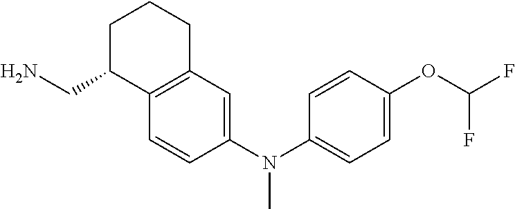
C12=C(C=CC(N(C3=CC=C(OC(F)F)C=C3)C)=C1)C(CN)CCC2
